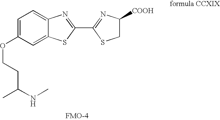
C1=C(OCCC(NC)C)C=C2C(=C1)N=C(C1=NC([COOH])CS1)S2
